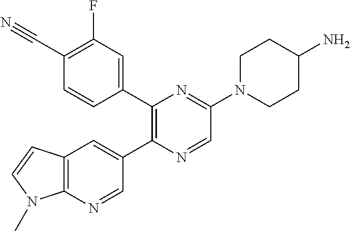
C1(C#N)=C(F)C=C(C2=C(C3=CC4=C(N=C3)N(C)C=C4)N=CC(N3CCC(N)CC3)=N2)C=C1
